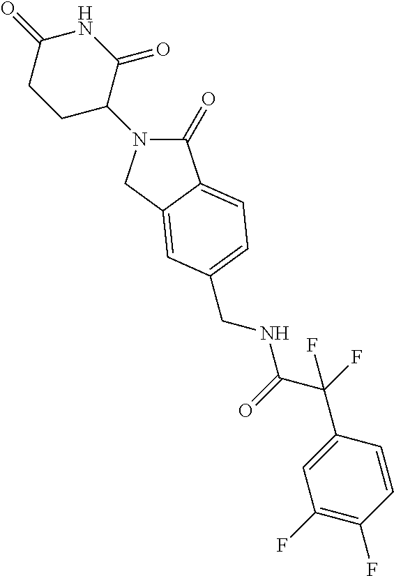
C1(=O)N(C2C(=O)NC(=O)CC2)CC2=CC(CNC(C(F)(C3=CC(F)=C(F)C=C3)F)=O)=CC=C12
